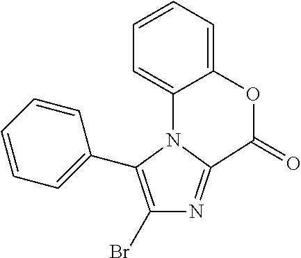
C1(Br)=C(C2=CC=CC=C2)N2C(=N1)C(=O)OC1=CC=CC=C21
